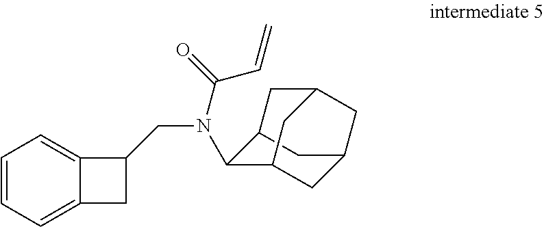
C(C1C2=CC=CC=C2C1)N(C1C2CC3CC1CC(C2)C3)C(=O)C=C
